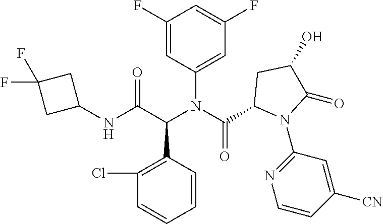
C1(F)=CC(N(C(C2N(C3=NC=CC([CN])=C3)C(=O)C(O)C2)=O)C(C(NC2CC(F)(F)C2)=O)C2=C(Cl)C=CC=C2)=CC(F)=C1
